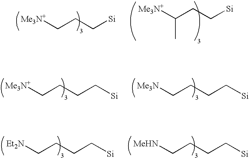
[Me3N+]CCC[Si].[Me3N+]C(CC[Si])C.[Me3N+]CCCC[Si].[Me3N]CCCC[Si].[Et2N]CCCC[Si].[MeHN]CCCC[Si]
